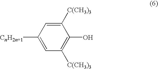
C1([CnH2n+1])=CC([C(CH3)3])=C(O)C([C(CH3)3])=C1
